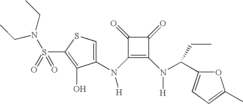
C1(N(C2=C(N([H])C(C3=CC=C(C)O3)CC)C(=O)C2=O)[H])=CSC(S(=O)(=O)N(CC)CC)=C1O
